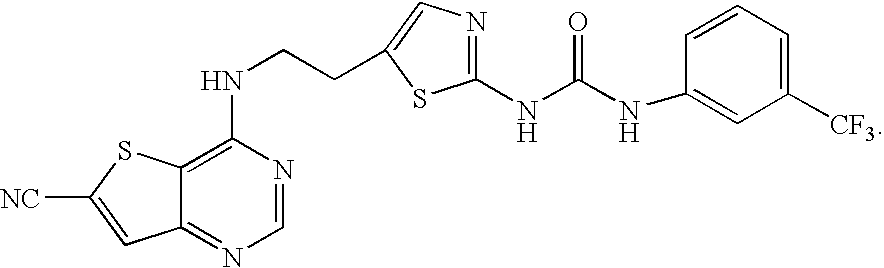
C1(NCCC2=CN=C(NC(NC3=CC([CF3])=CC=C3)=O)S2)=C2C(=NC=N1)C=C([NC])S2
